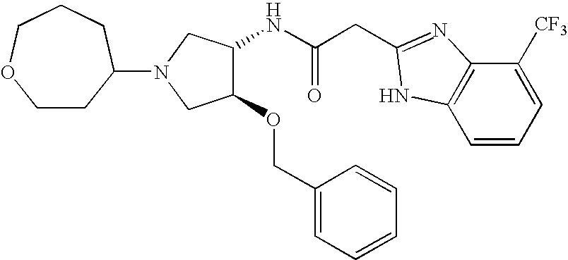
C(C(NC1C(OCC2=CC=CC=C2)CN(C2CCOCCC2)C1)=O)C1=NC2=C(C=CC=C2[CF3])N1
